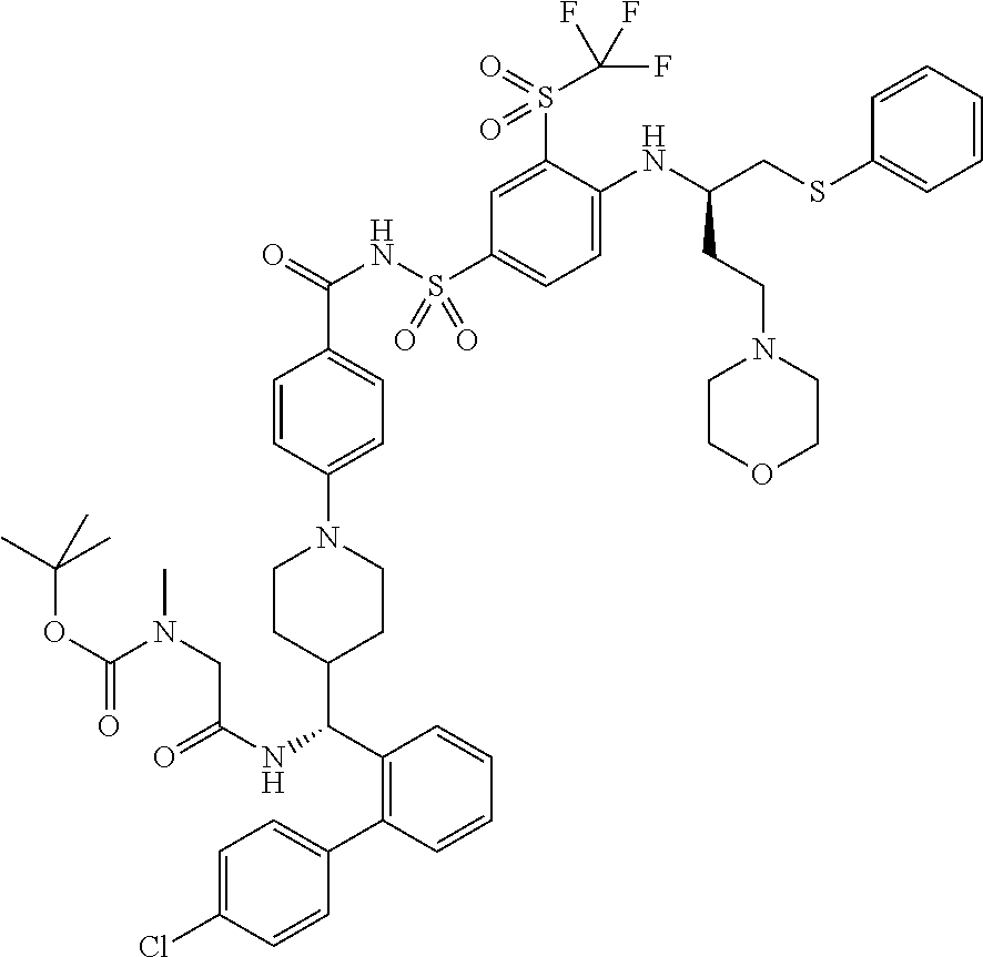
C1=C(Cl)C=CC(C2=C(C(NC(=O)CN(C)C(OC(C)(C)C)=O)C3CCN(C4=CC=C(C(=O)NS(C5=CC=C(NC(CSC6=CC=CC=C6)CCN6CCOCC6)C(S(=O)(=O)C(F)(F)F)=C5)(=O)=O)C=C4)CC3)C=CC=C2)=C1
